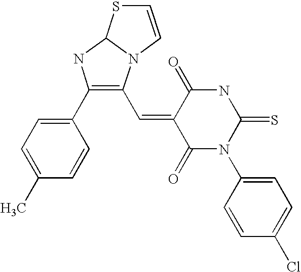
C1(C2=CC=C(C)C=C2)=C(C=C2C(=O)N(C3=CC=C(Cl)C=C3)C(=S)NC2=O)N2C(N1)SC=C2
